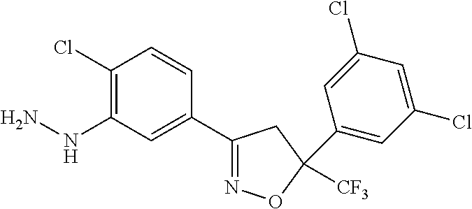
C1(Cl)=C(NN)C=C(C2=NOC(C3=CC(Cl)=CC(Cl)=C3)([CF3])C2)C=C1
